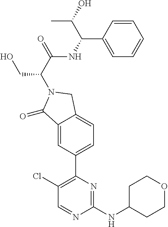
C1(Cl)=C(C2=CC=C3C(=C2)C(=O)N(C(C(=O)NC(C2=CC=CC=C2)C(O)C)CO)C3)N=C(NC2CCOCC2)N=C1
